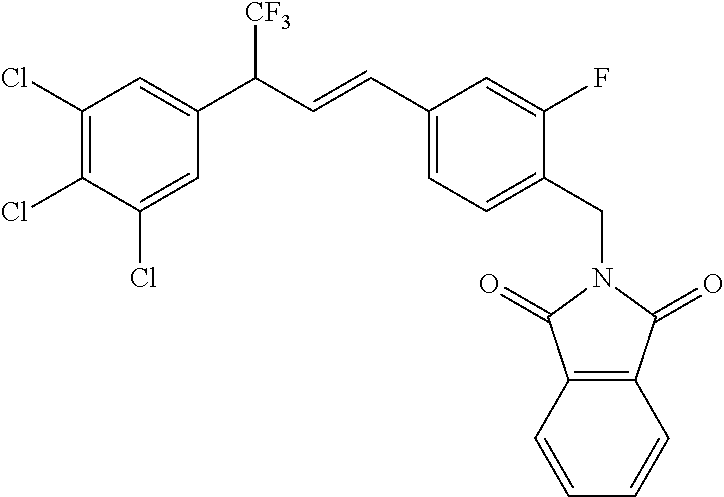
C1=CC=CC2=C1C(=O)N(CC1=CC=C(C=CC(C3=CC(Cl)=C(Cl)C(Cl)=C3)[CF3])C=C1F)C2=O
